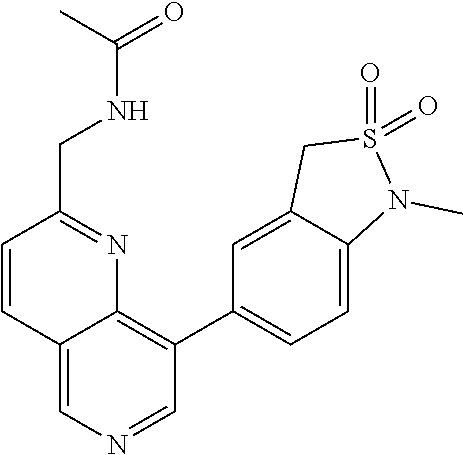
C12=CN=CC(C3=CC=C4C(=C3)CS(=O)(=O)N4C)=C1N=C(CNC(=O)C)C=C2
